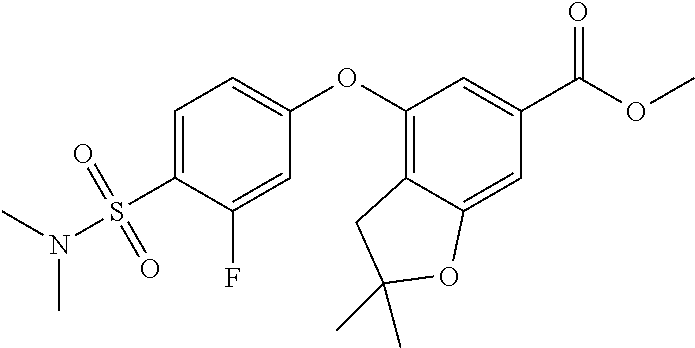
C1=C(S(N(C)C)(=O)=O)C(F)=CC(OC2=C3C(=CC(C(OC)=O)=C2)OC(C)(C)C3)=C1
